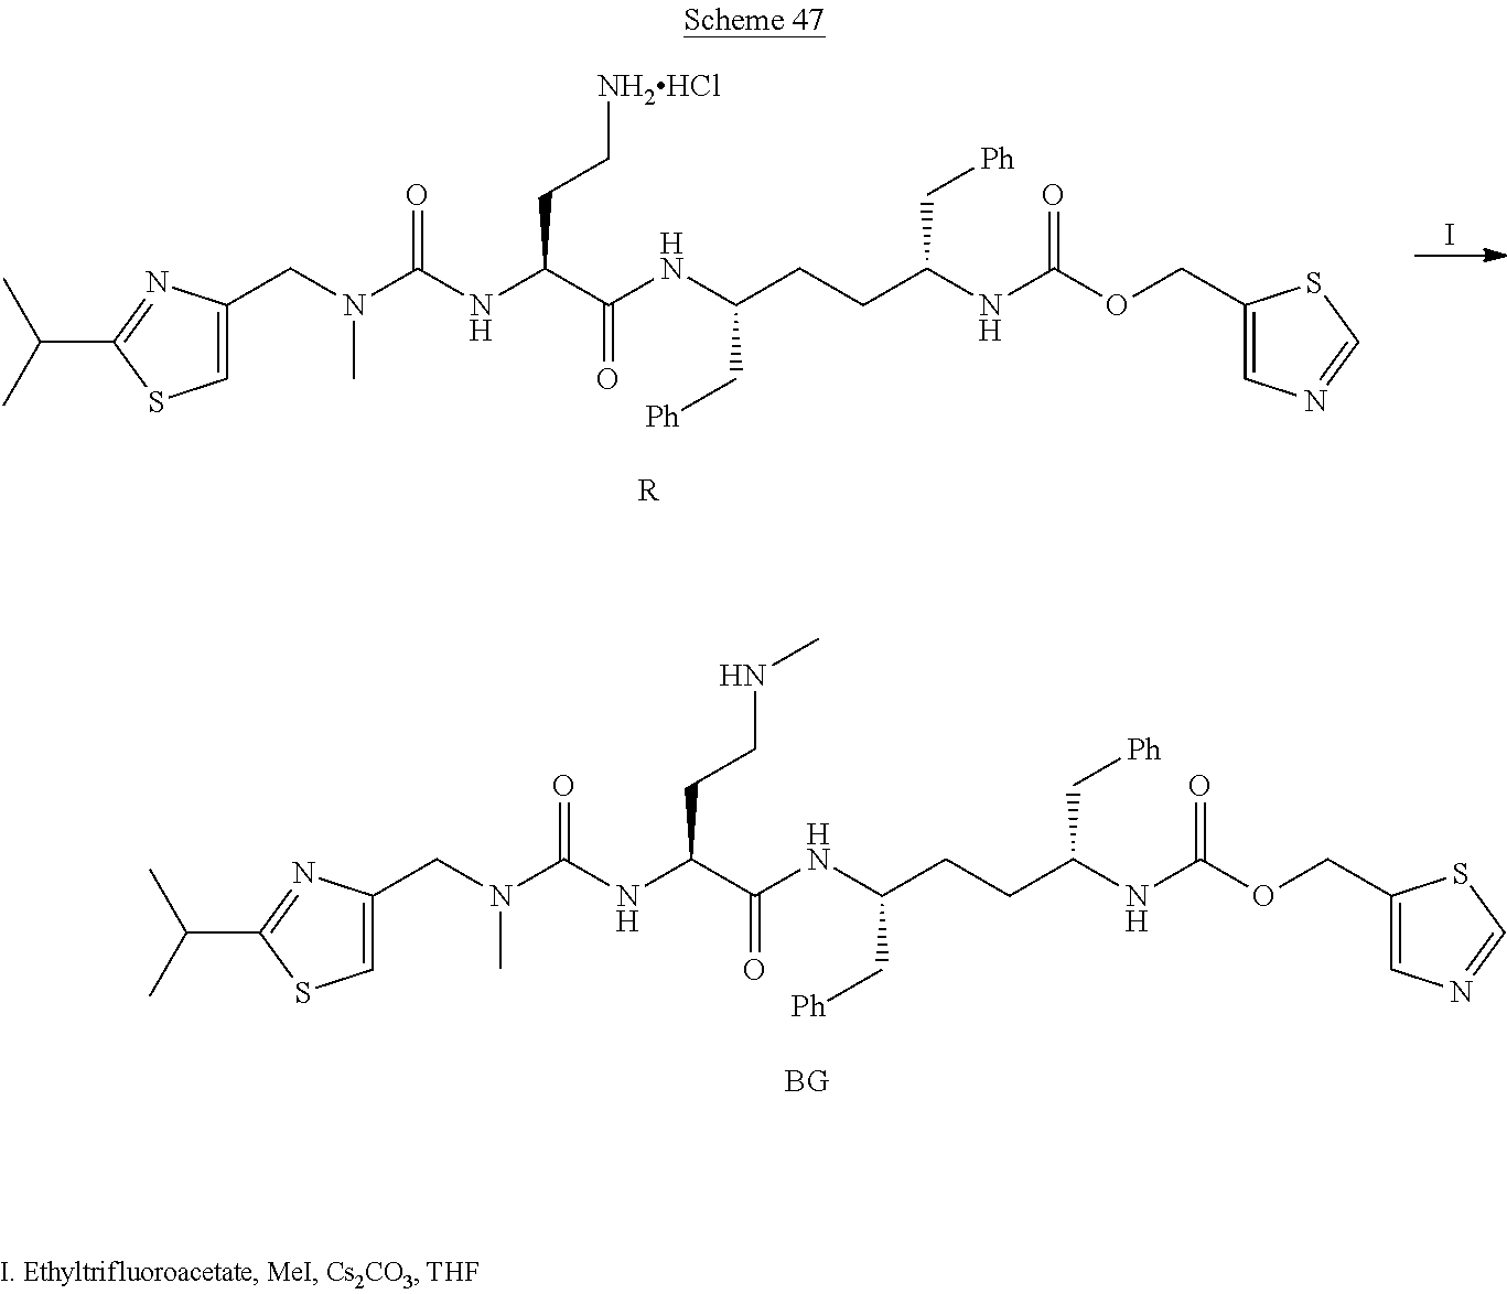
C1=C(CN(C(NC(CCNC)C(=O)NC(CCC(NC(OCC2=CN=CS2)=O)C[Ph])C[Ph])=O)C)N=C(C(C)C)S1.[BG].I.C1=C(CN(C(NC(CC[NH2HCl])C(=O)NC(CCC(NC(OCC2=CN=CS2)=O)C[Ph])C[Ph])=O)C)N=C(C(C)C)S1.[R]
